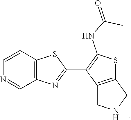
C1(C2=C(NC(=O)C)SC3=C2CNC3)=NC2=C(S1)C=CN=C2
